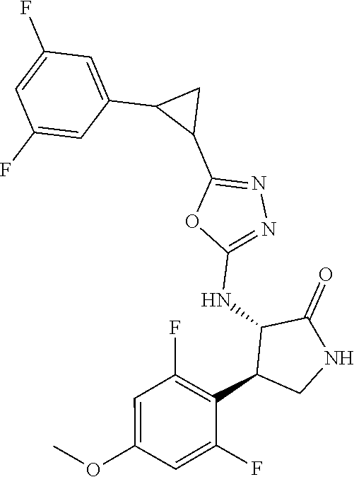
C1(NC2C(C3=C(F)C=C(OC)C=C3F)CNC2=O)=NN=C(C2CC2C2=CC(F)=CC(F)=C2)O1
